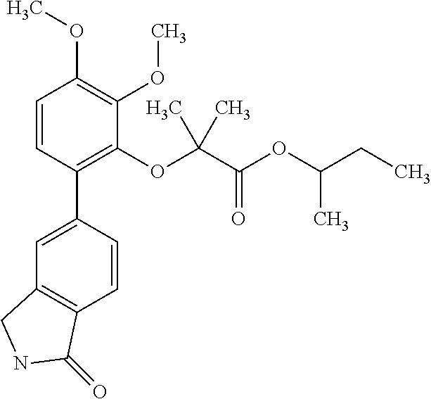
C1=C(C2=C(OC(C(OC(CC)C)=O)(C)C)C(OC)=C(OC)C=C2)C=CC2=C1CNC2=O
